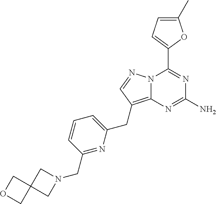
N12C(=C(CC3=CC=CC(CN4CC5(C4)COC5)=N3)C=N1)N=C(N)N=C2C1=CC=C(C)O1
